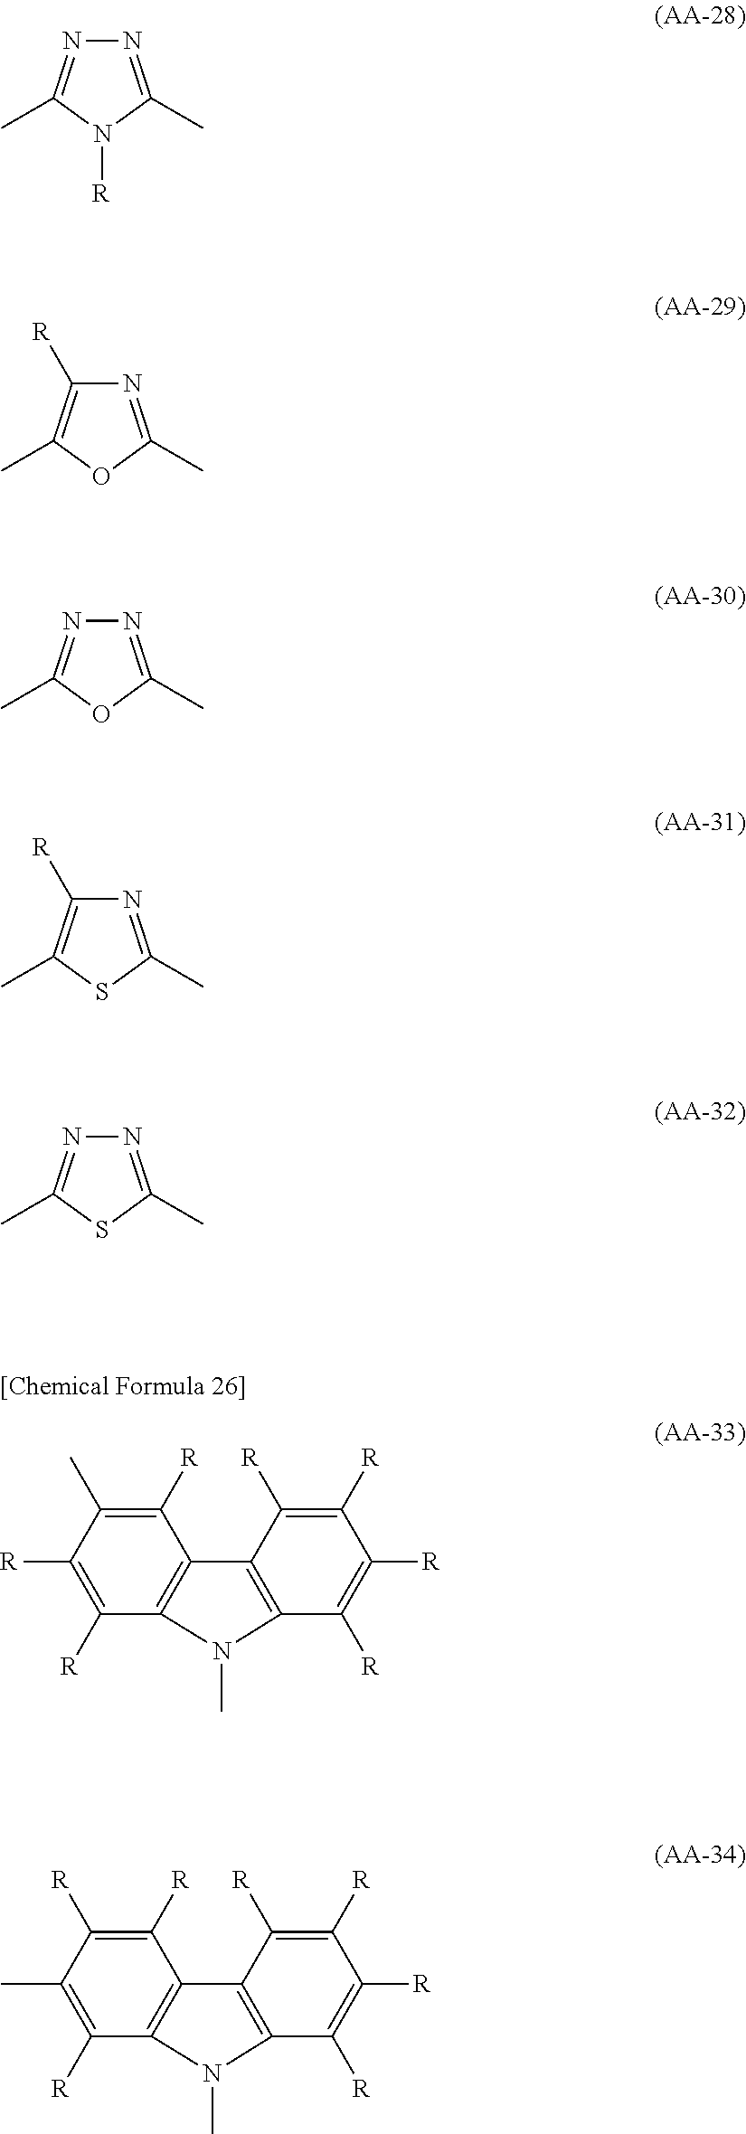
N1=C(C)N([R])C(C)=N1.N1=C(C)OC(C)=C1[R].N1=C(C)OC(C)=N1.N1=C(C)SC(C)=C1[R].N1=C(C)SC(C)=N1.C1([R])=C(C)C([R])=C([R])C2=C1C1=C(C([R])=C([R])C([R])=C1[R])N2C.C1([R])=C([R])C(C)=C([R])C2=C1C1=C(C([R])=C([R])C([R])=C1[R])N2C
